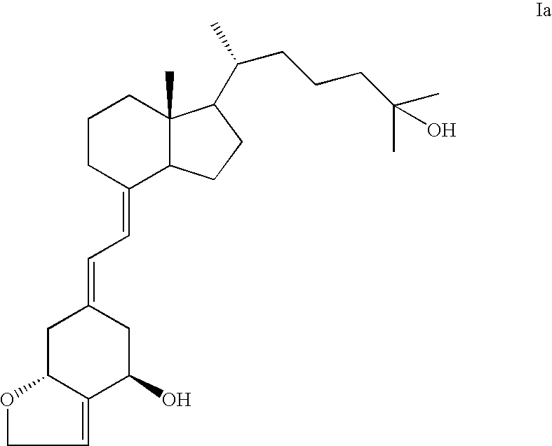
C1OC2C(=C1)C(O)CC(=CC=C1C3C(C)(CCC1)C(C(C)CCCC(C)(C)O)CC3)C2
